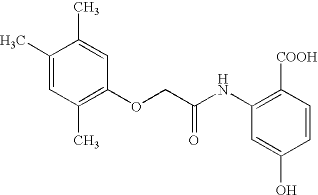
C1(C)=CC(C)=C(OCC(NC2=C([COOH])C=CC(O)=C2)=O)C=C1C
